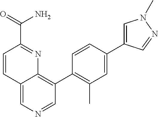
C12=CN=CC(C3=C(C)C=C(C4=CN(C)N=C4)C=C3)=C1N=C(C(=O)N)C=C2
